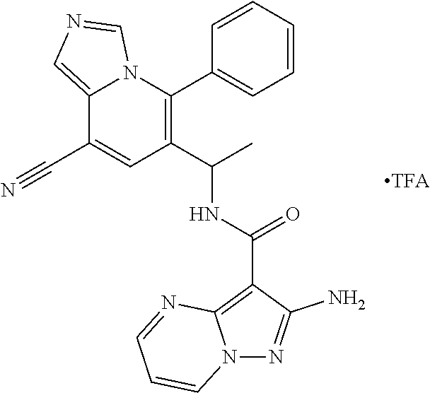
C1(C(NC(=O)C2=C3N(N=C2N)C=CC=N3)C)=C(C2=CC=CC=C2)N2C(=CN=C2)C(C#N)=C1
